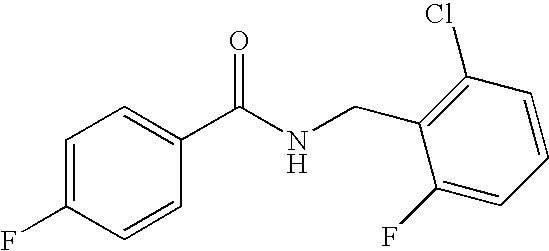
C1(C(NCC2=C(Cl)C=CC=C2F)=O)=CC=C(F)C=C1
